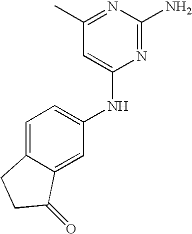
C1=C2C(=CC(NC3=CC(C)=NC(N)=N3)=C1)C(=O)CC2
